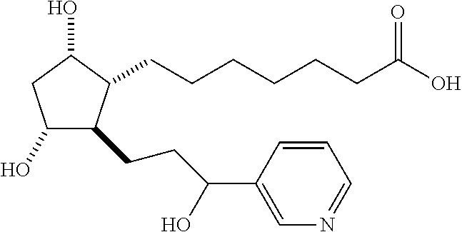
C(CCCC(O)=O)CCC1C(CCC(C2=CN=CC=C2)O)C(O)CC1O
